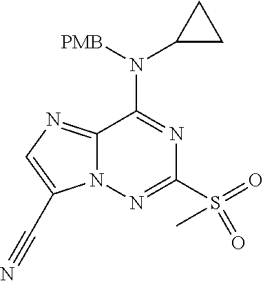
C12=NC=C(C#N)N1N=C(S(=O)(C)=O)N=C2N([PMB])C1CC1
